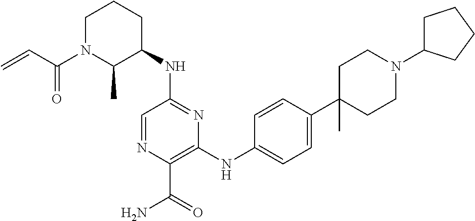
C1=NC(C(=O)N)=C(NC2=CC=C(C3(C)CCN(C4CCCC4)CC3)C=C2)N=C1NC1CCCN(C(C=C)=O)C1C
